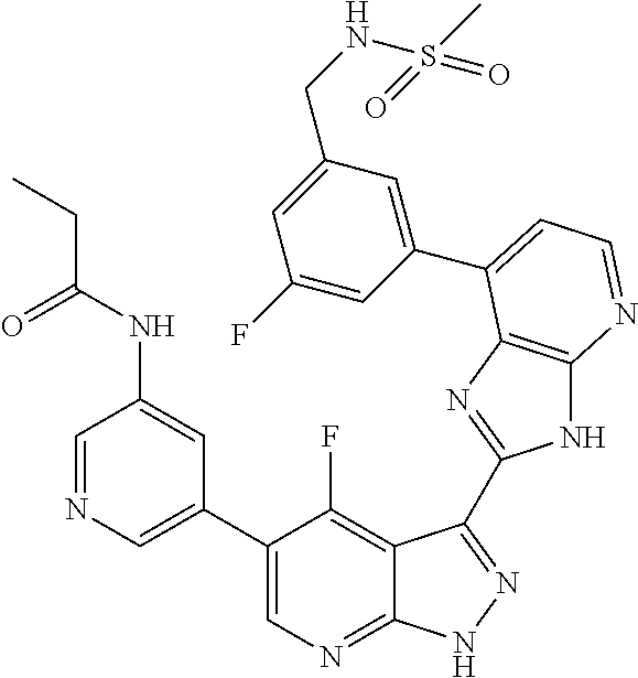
C1=NC=C(C2=CN=C3C(=C2F)C(C2=NC4=C(N2)N=CC=C4C2=CC(CNS(C)(=O)=O)=CC(F)=C2)=NN3)C=C1NC(=O)CC
